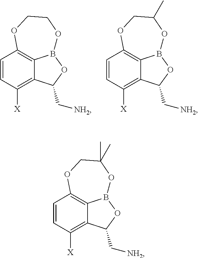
C1=CC([X])=C2C3=C1OCC(C)(C)OB3OC2C[NH2].C1=CC([X])=C2C3=C1OCCOB3OC2C[NH2].C1=CC([X])=C2C3=C1OCC(C)OB3OC2C[NH2]
